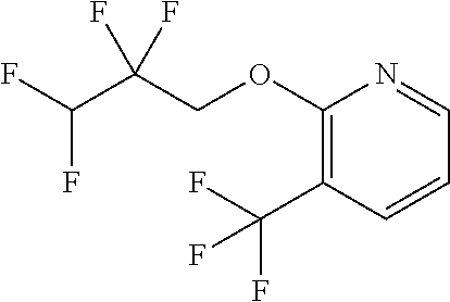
C1(OCC(F)(F)C(F)F)=C(C(F)(F)F)C=CC=N1
